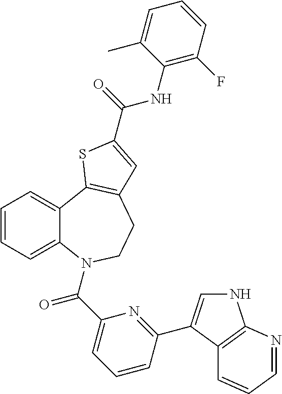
N1C=C(C2=NC(C(=O)N3C4=CC=CC=C4C4=C(CC3)C=C(C(=O)NC3=C(F)C=CC=C3C)S4)=CC=C2)C2=C1N=CC=C2
